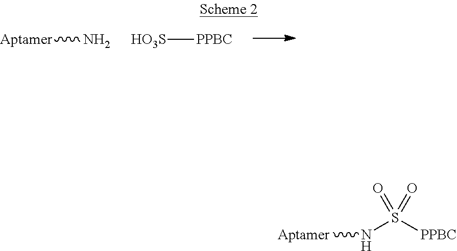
[Aptamer]N.[HO3S][PPBC].O=S([PPBC])(N[Aptamer])=O
